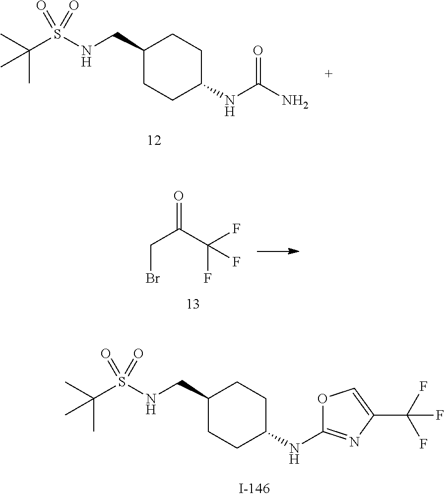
C1(CNS(C(C)(C)C)(=O)=O)CCC(NC(N)=O)CC1.BrCC(=O)C(F)(F)F.C1(CNS(C(C)(C)C)(=O)=O)CCC(NC2=NC(C(F)(F)F)=CO2)CC1
